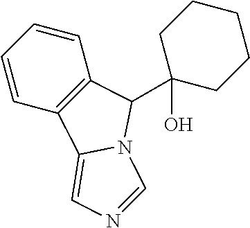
C1=CC=CC2=C1C(C1(O)CCCCC1)N1C2=CN=C1
